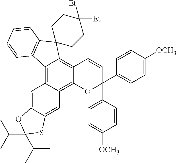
C12=C3C(=C4C(=C1C=CC(C1=CC=C([OCH3])C=C1)(C1=CC=C([OCH3])C=C1)O2)C1(C2=C4C=CC=C2)CCC([Et])([Et])CC1)C=C1C(=C3)SC(C(C)C)(C(C)C)O1
